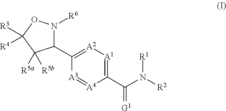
C1(C(N([R2])[R1])=[G1])=[A1][A2]=C(C2N([R6])OC([R3])([R4])C2([R5a])[R5b])[A3]=[A4]1
